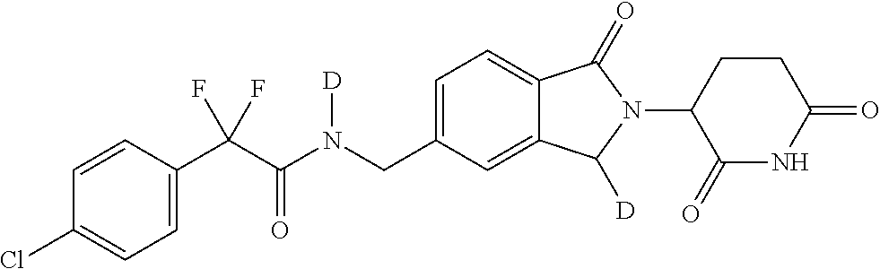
C1=CC(C(C(N(CC2=CC=C3C(=C2)C([D])N(C2C(=O)NC(=O)CC2)C3=O)[D])=O)(F)F)=CC=C1Cl
